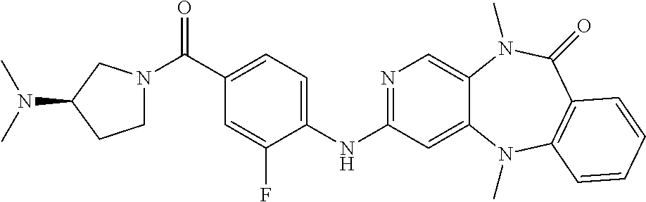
C1(NC2=NC=C3C(=C2)N(C)C2=C(C(=O)N3C)C=CC=C2)=CC=C(C(N2CCC(N(C)C)C2)=O)C=C1F
